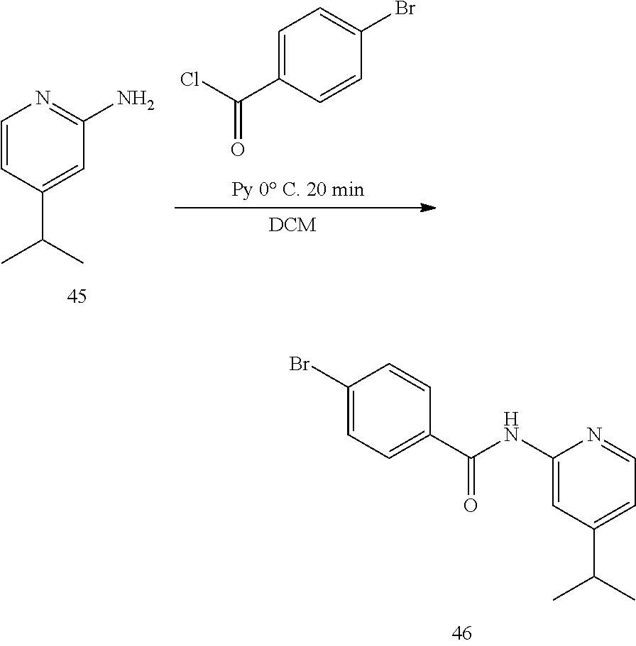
C1(NC(C2=CC=C(Br)C=C2)=O)=CC(C(C)C)=CC=N1.C1=C(C(Cl)=O)C=CC(Br)=C1.C1=CC(C(C)C)=CC(N)=N1
